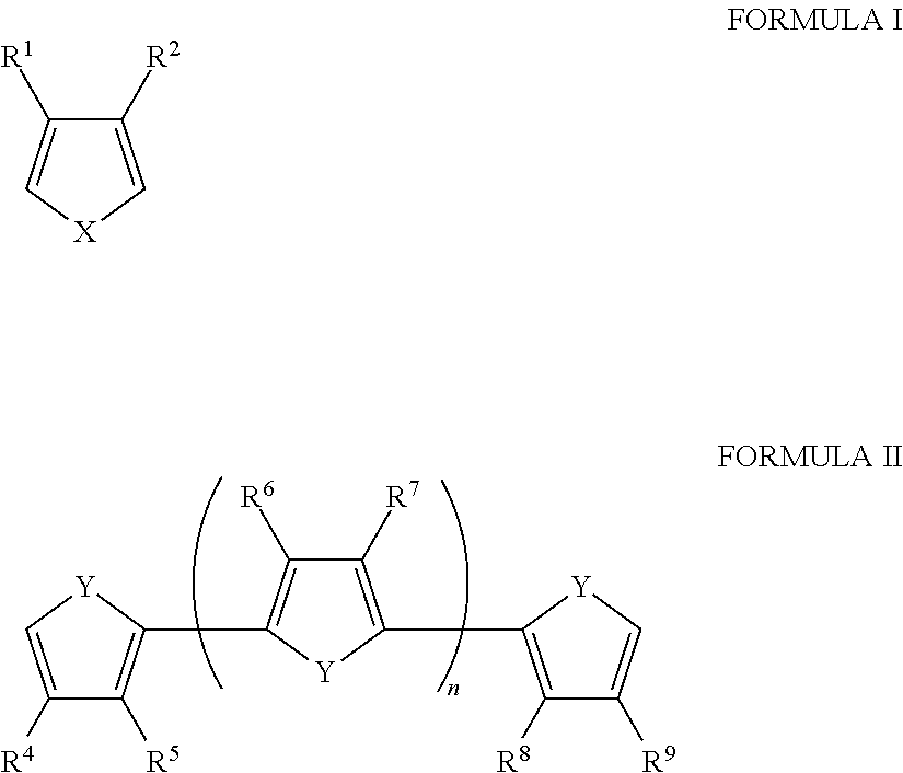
C1([R7])=C(C2=C([R8])C([R9])=C[Y]2)[Y]C(C2=C([R5])C([R4])=C[Y]2)=C1[R6].C1([R2])=C[X]C=C1[R1]
